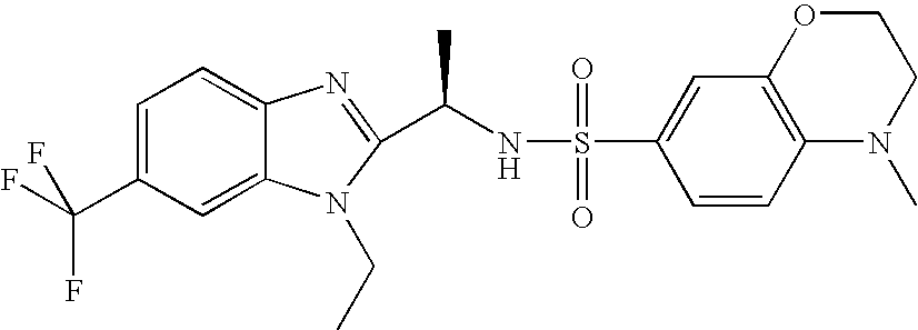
C1=C(C(F)(F)F)C=C2C(=C1)N=C(C(NS(=O)(=O)C1=CC3=C(C=C1)N(C)CCO3)C)N2CC
